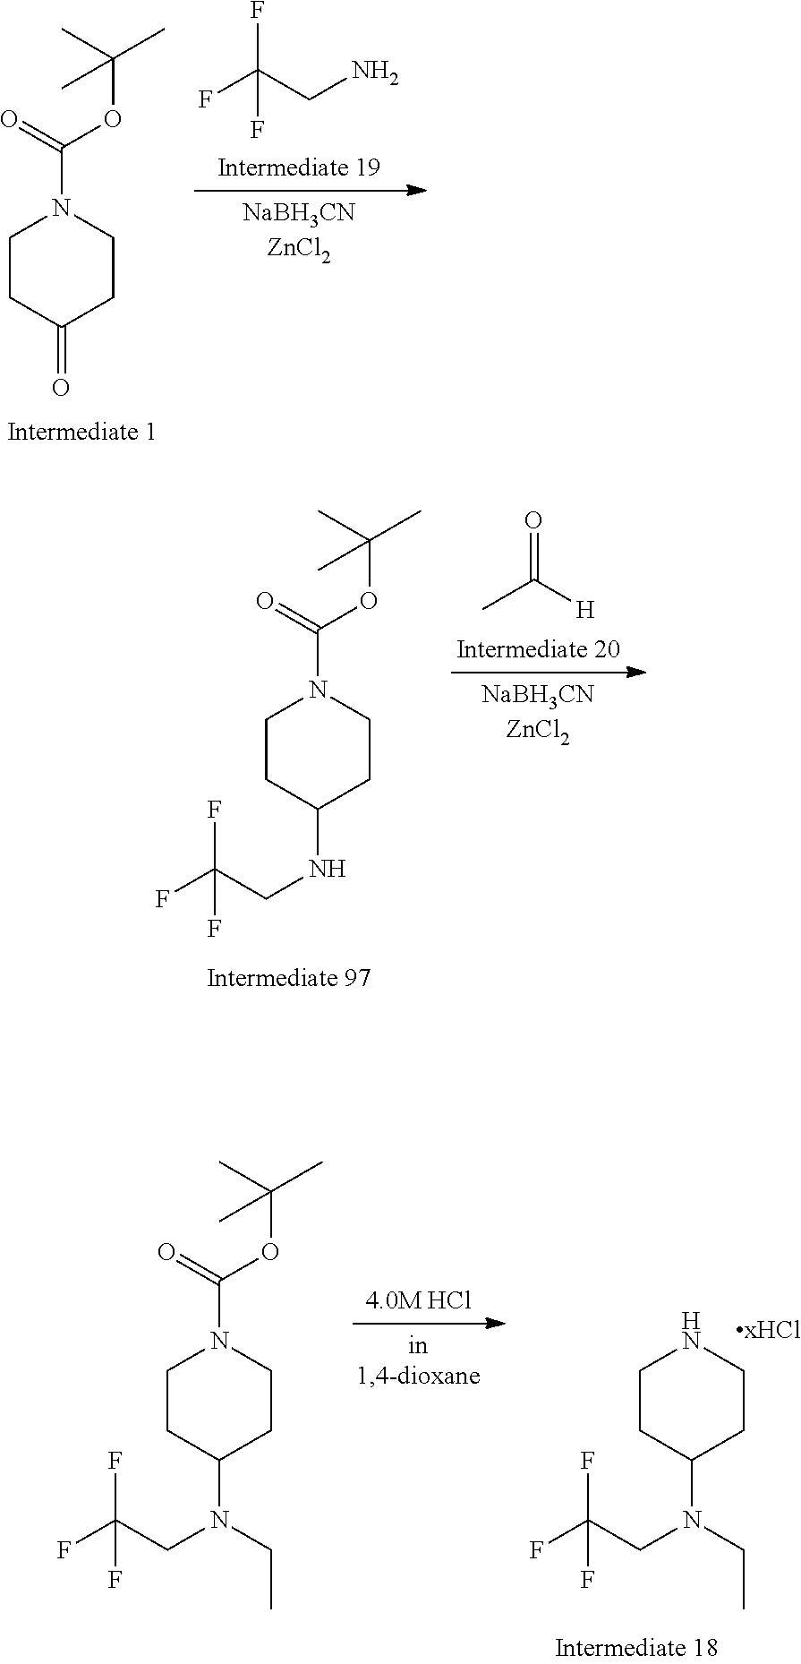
C1CC(=O)CCN1C(OC(C)(C)C)=O.FC(CN)(F)F.C1CC(NCC(F)(F)F)CCN1C(OC(C)(C)C)=O.CC([H])=O.C1CC(N(CC(F)(F)F)CC)CCN1C(OC(C)(C)C)=O.C1CC(N(CC(F)(F)F)CC)CCN1
